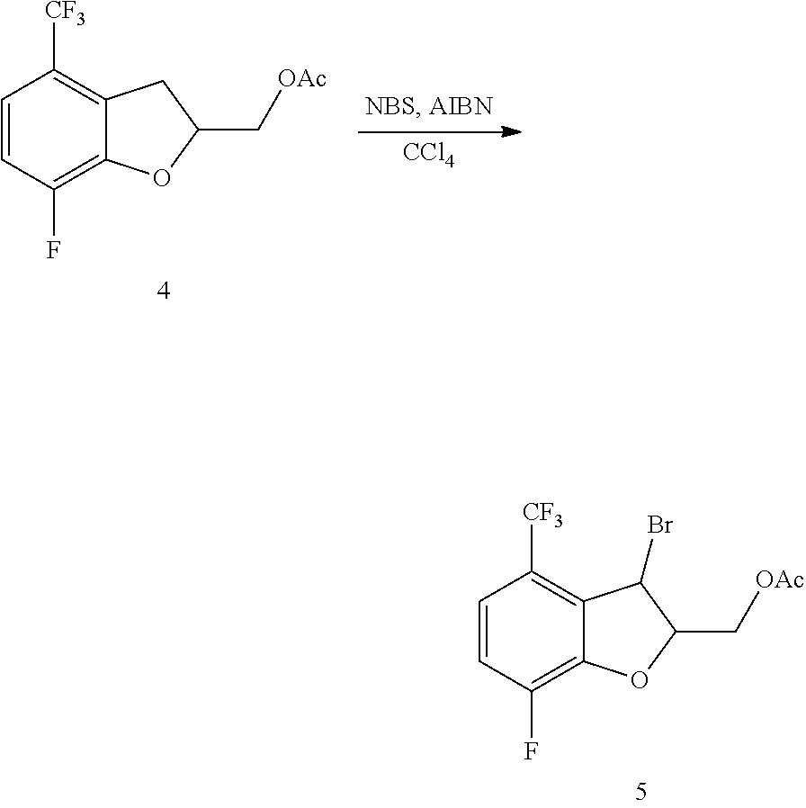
C1=CC(F)=C2C(=C1[CF3])CC(C[OAc])O2.[CCl4].C1=CC(F)=C2C(=C1[CF3])C(Br)C(C[OAc])O2
